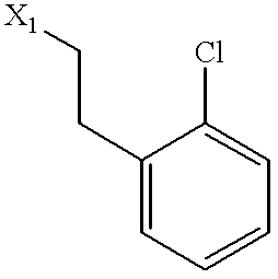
C1(CC[X1])=CC=CC=C1Cl
